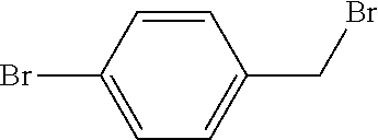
C1=CC(Br)=CC=C1CBr
